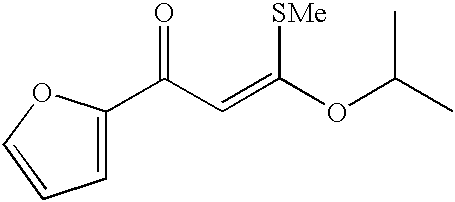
C1=C(C(C=C(OC(C)C)[SMe])=O)OC=C1
